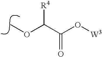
O(C)C(C(O[W3])=O)[R4]
